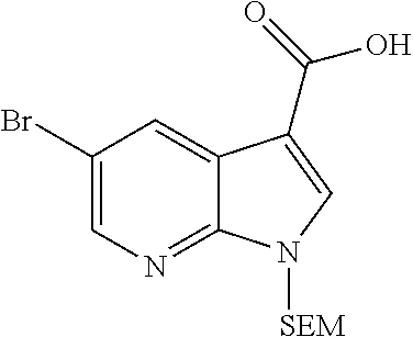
C1=C(Br)C=C2C(=N1)N([SEM])C=C2C(=O)O
